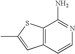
C12=C(C=CN=C1N)C=C(C)S2
